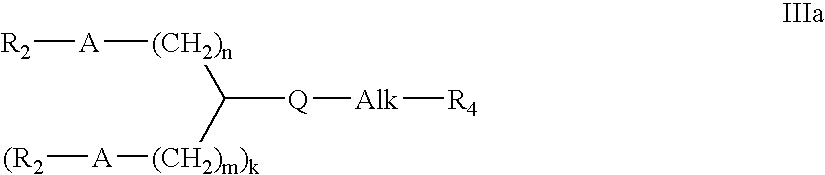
[Q]([Alk][R4])C([(CH2)m)k][A][(R2])[(CH2)n][A][R2]
